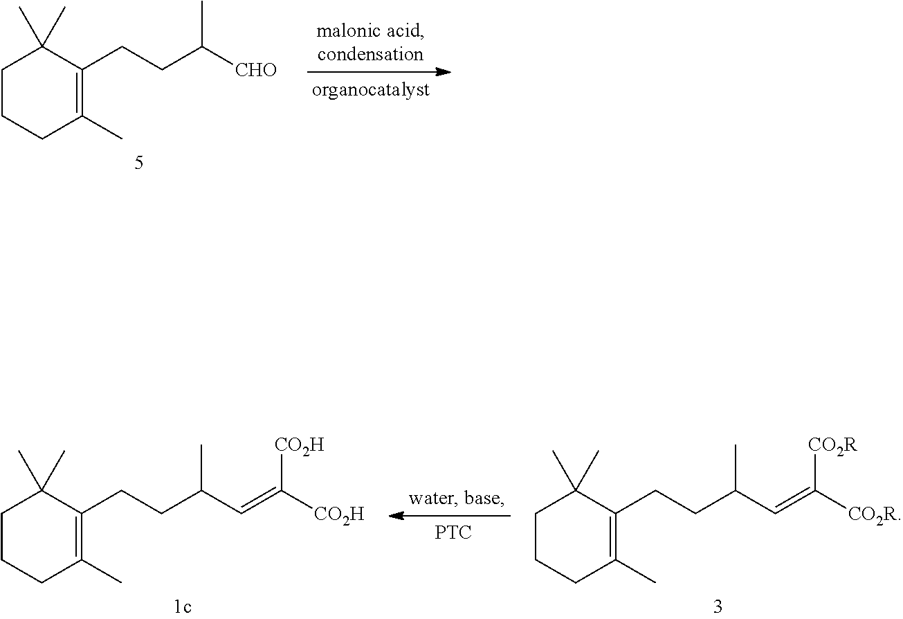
C1CCC(C)=C(CCC([CHO])C)C1(C)C.[organocatalyst].C1CCC(C)=C(CCC(C=C([CO2H])[CO2H])C)C1(C)C.[PTC].C1CCC(C)=C(CCC(C=C([CO2R])[CO2R])C)C1(C)C
